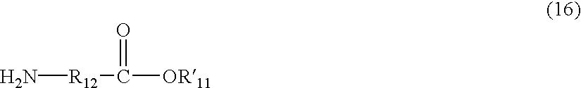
N[R12]C([OR11])=O
